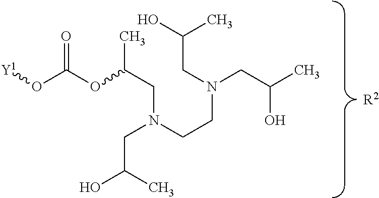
[R2].[Y1]OC(OC(CN(CCN(CC(C)O)CC(O)C)CC(C)O)C)=O
